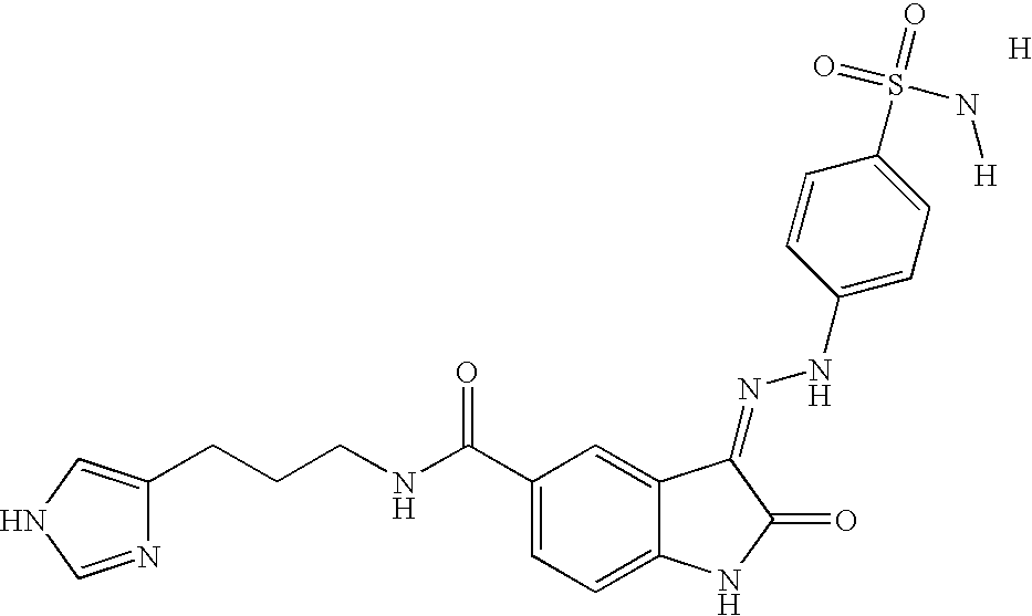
[H].C1(C(NCCCC2=CNC=N2)=O)=CC=C2C(=C1)C(=NNC1=CC=C(S(=O)(=O)N[H])C=C1)C(=O)N2
